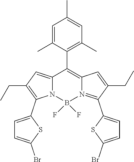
C12=CC(CC)=C(C3=CC=C(Br)S3)N1B(F)(F)N1=C(C3=CC=C(Br)S3)C(CC)=CC1=C2C1=C(C)C=C(C)C=C1C
